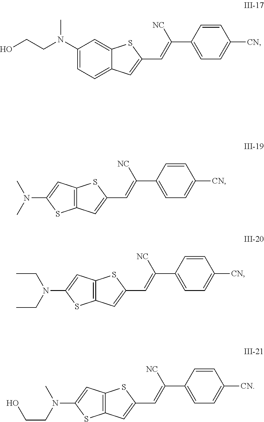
C1(C=C(C2=CC=C([CN])C=C2)[NC])=CC2=CC=C(N(CCO)C)C=C2S1.C1(C=C(C2=CC=C([CN])C=C2)[NC])=CC2=C(S1)C=C(N(C)C)S2.C1(C=C(C2=CC=C([CN])C=C2)[NC])=CC2=C(S1)C=C(N(CC)CC)S2.C1(C=C(C2=CC=C([CN])C=C2)[NC])=CC2=C(S1)C=C(N(CCO)C)S2
